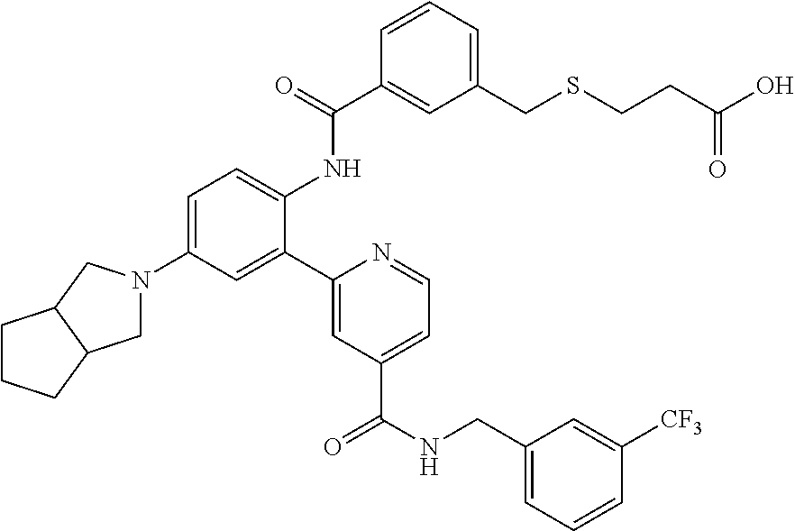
C1=C(CSCCC(O)=O)C=C(C(=O)NC2=CC=C(N3CC4C(C3)CCC4)C=C2C2=CC(C(NCC3=CC=CC([CF3])=C3)=O)=CC=N2)C=C1
